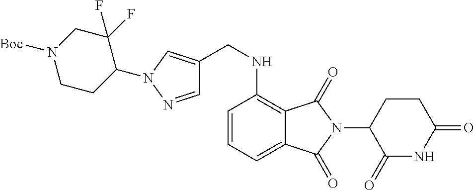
C1CC(N2C=C(CNC3=C4C(=CC=C3)C(=O)N(C3C(=O)NC(=O)CC3)C4=O)C=N2)C(F)(F)CN1[Boc]
